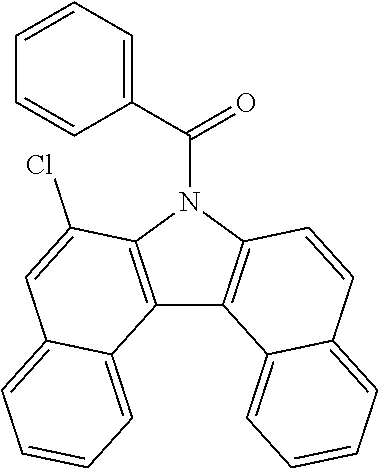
C12=C(N(C(C3=CC=CC=C3)=O)C3=C1C1=CC=CC=C1C=C3)C(Cl)=CC1=CC=CC=C21
